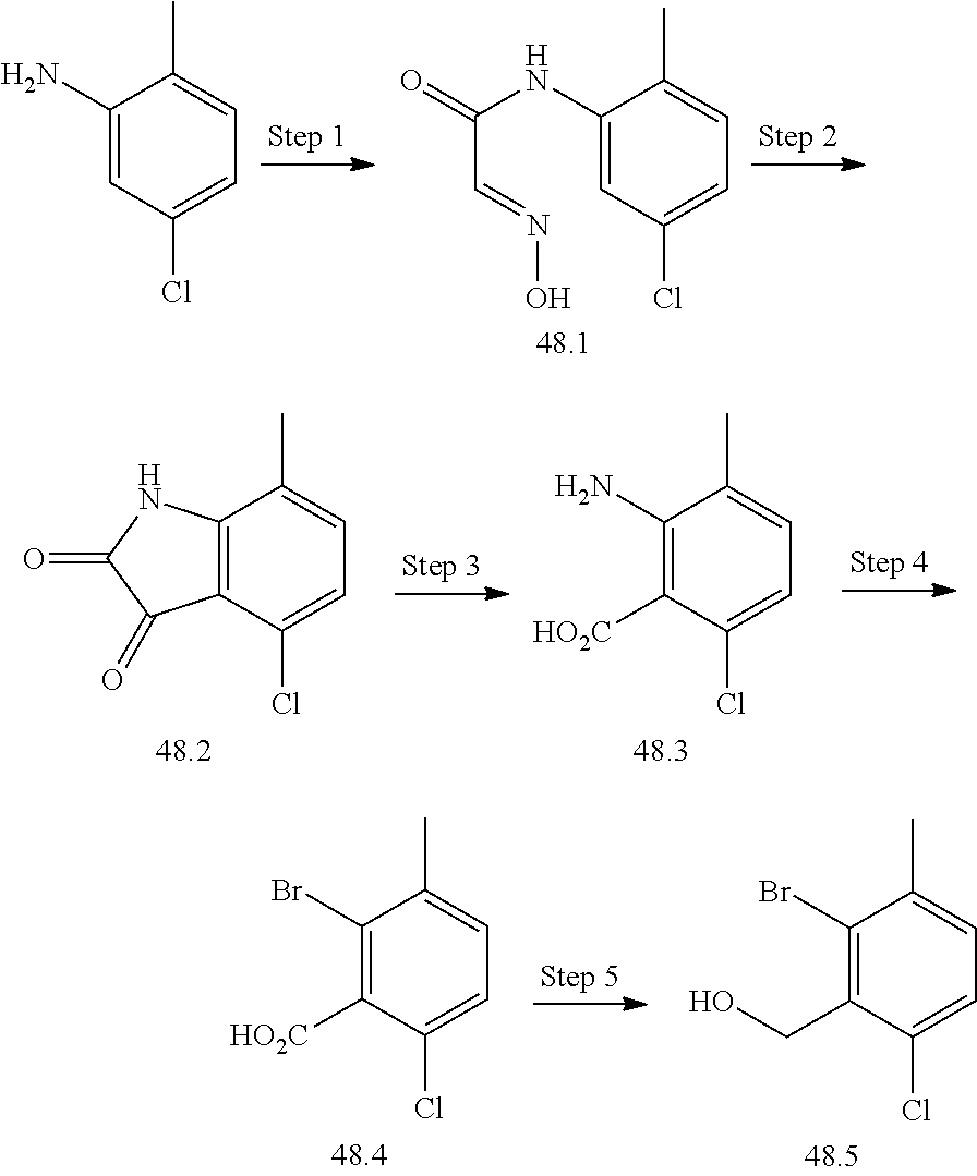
C1(N)=CC(Cl)=CC=C1C.C1(NC(=O)C=NO)=CC(Cl)=CC=C1C.C12=C(C(Cl)=CC=C1C)C(=O)C(=O)N2.C1(N)=C([HO2C])C(Cl)=CC=C1C.C1(Br)=C([HO2C])C(Cl)=CC=C1C.C1(Br)=C(CO)C(Cl)=CC=C1C
